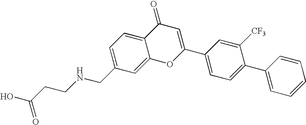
OC(CCNCC1=CC=C2C(=C1)OC(C1=CC=C(C3=CC=CC=C3)C([CF3])=C1)=CC2=O)=O
